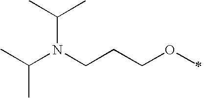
CC(N(CCCOC)C(C)C)C
